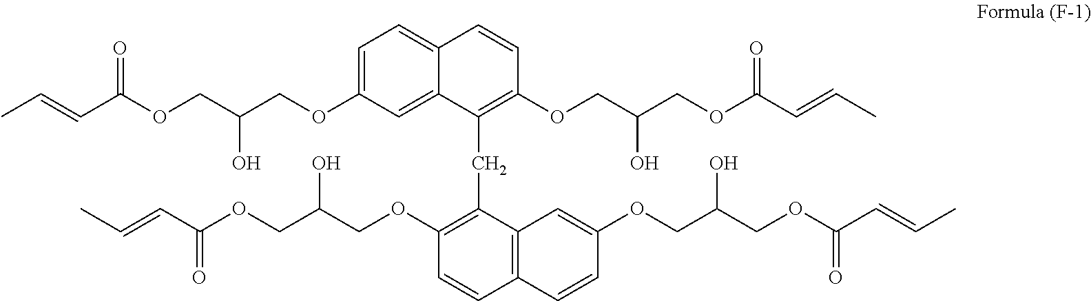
C1=C(OCC(COC(C=CC)=O)O)C=C2C(=C1)C=CC(OCC(COC(C=CC)=O)O)=C2CC1=C(OCC(COC(C=CC)=O)O)C=CC2=C1C=C(OCC(COC(C=CC)=O)O)C=C2
